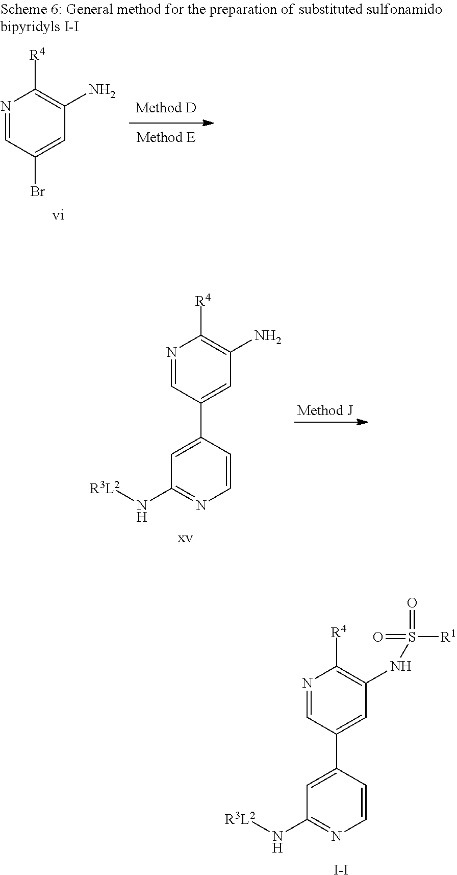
N1=CC(C2=CC(N[R3L2])=NC=C2)=CC(NS(=O)([R1])=O)=C1[R4].[I-I].N1=CC(C2=CC(N[R3L2])=NC=C2)=CC(N)=C1[R4].[xv].N1=CC(Br)=CC(N)=C1[R4].[vi]
